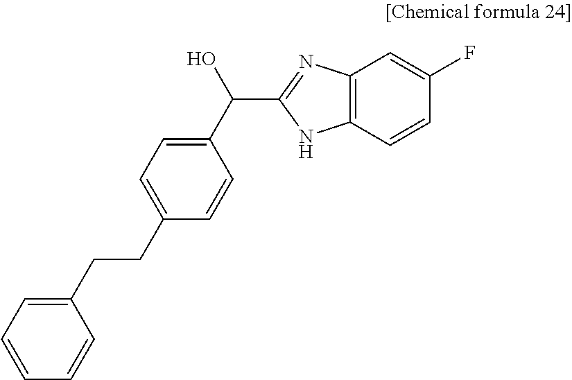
C1(CCC2=CC=C(C(O)C3=NC4=C(N3)C=CC(F)=C4)C=C2)=CC=CC=C1
